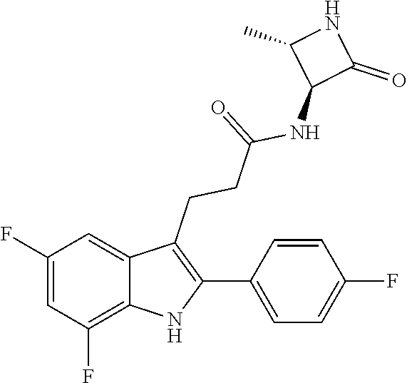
C12=CC(F)=CC(F)=C1NC(C1=CC=C(F)C=C1)=C2CCC(=O)NC1C(C)NC1=O
